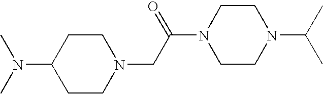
C1CN(CC(=O)N2CCN(C(C)C)CC2)CCC1N(C)C
